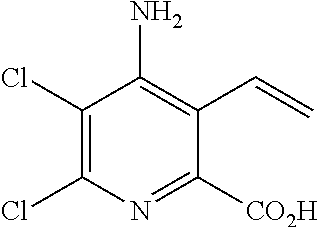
C1(Cl)=C(Cl)N=C([CO2H])C(C=C)=C1N
